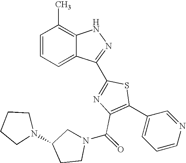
C1=CC=C2C(=C1C)NN=C2C1=NC(C(N2CC(N3CCCC3)CC2)=O)=C(C2=CC=CN=C2)S1
